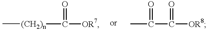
[(CH2)n](C([OR7])=O)C.CC(C(=O)[OR8])=O
